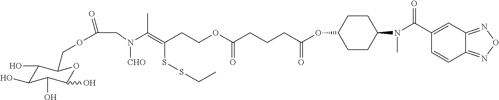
N(C(=C(CCOC(=O)CCCC(OC1CCC(N(C(C2=CC3=NON=C3C=C2)=O)C)CC1)=O)SSCC)C)([CHO])CC(OCC1C(O)C(O)C(O)C(O)O1)=O
